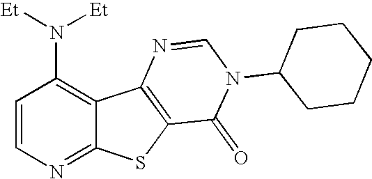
C1(N([Et])[Et])=C2C(=NC=C1)SC1=C2N=CN(C2CCCCC2)C1=O
